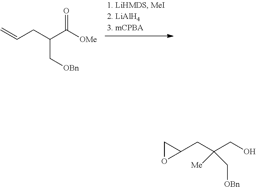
C=CCC(C([OMe])=O)C[OBn].C1(CC(CO)(C[OBn])[Me])CO1
